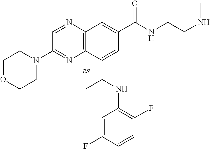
C12=C(N=CC(N3CCOCC3)=N1)C=C(C(NCCNC)=O)C=C2C(NC1=C(F)C=CC(F)=C1)C.[RS]
